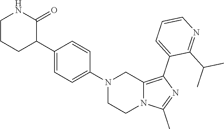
N1(C2=CC=C(C3C(=O)NCCC3)C=C2)CCN2C(=C(C3=CC=CN=C3C(C)C)N=C2C)C1
